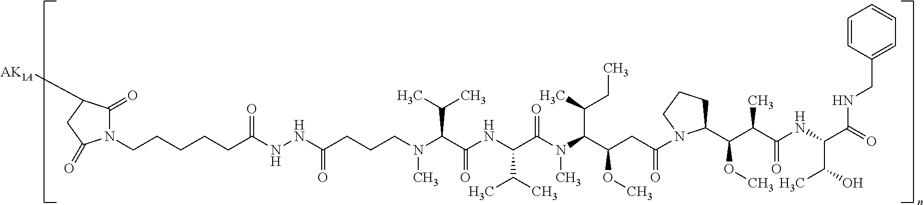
C(CCCCC(NNC(=O)CCCN(C)C(C(=O)NC(C(C)C)C(N(C(C(OC)CC(=O)N1C(C(C(C)C(=O)NC(C(=O)NCC2=CC=CC=C2)C(O)C)OC)CCC1)C(C)CC)C)=O)C(C)C)=O)N1C(=O)C([AK1A])CC1=O
